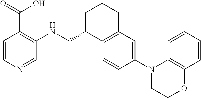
C1=CN=CC(NCC2C3=C(CCC2)C=C(N2CCOC4=C2C=CC=C4)C=C3)=C1C(=O)O
